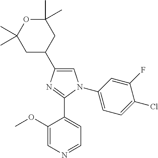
C1=C(C2CC(C)(C)OC(C)(C)C2)N=C(C2=CC=NC=C2OC)N1C1=CC=C(Cl)C(F)=C1
